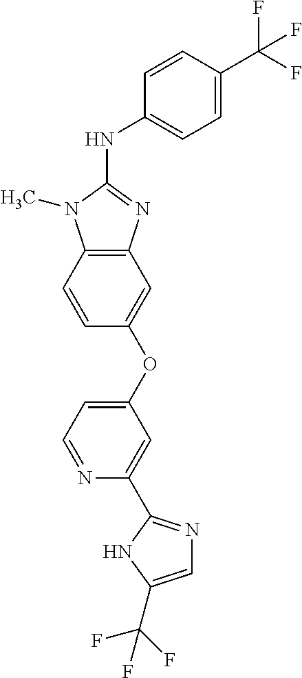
C1=C(C(F)(F)F)NC(C2=CC(OC3=CC4=C(C=C3)N(C)C(NC3=CC=C(C(F)(F)F)C=C3)=N4)=CC=N2)=N1
